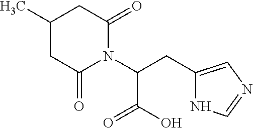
C1(C)CC(=O)N(C(CC2=CN=CN2)C(=O)O)C(=O)C1
